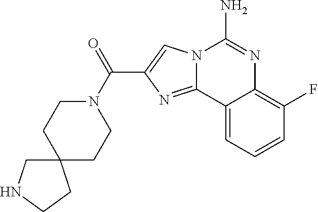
N12C(=NC(C(=O)N3CCC4(CC3)CNCC4)=C1)C1=CC=CC(F)=C1N=C2N
